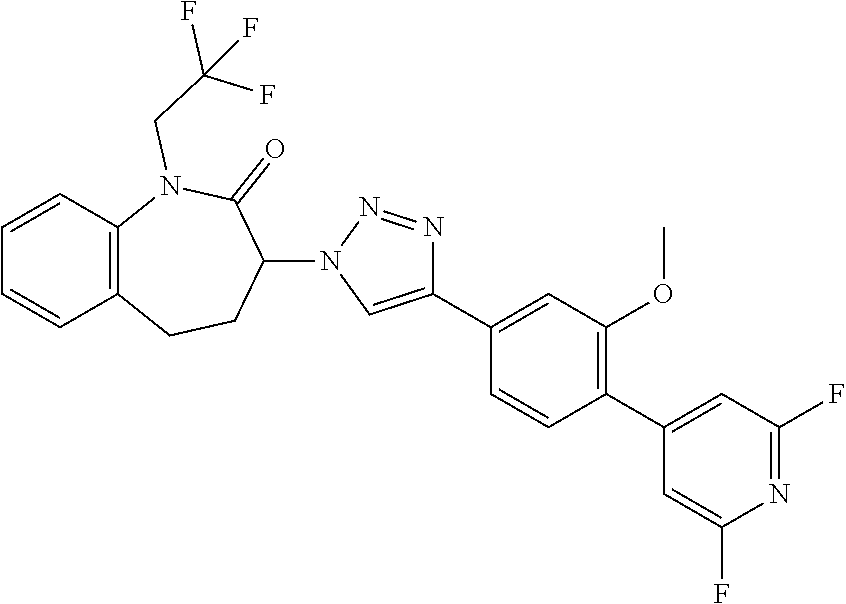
C1=CC=CC2=C1N(CC(F)(F)F)C(=O)C(N1N=NC(C3=CC(OC)=C(C4=CC(F)=NC(F)=C4)C=C3)=C1)CC2
